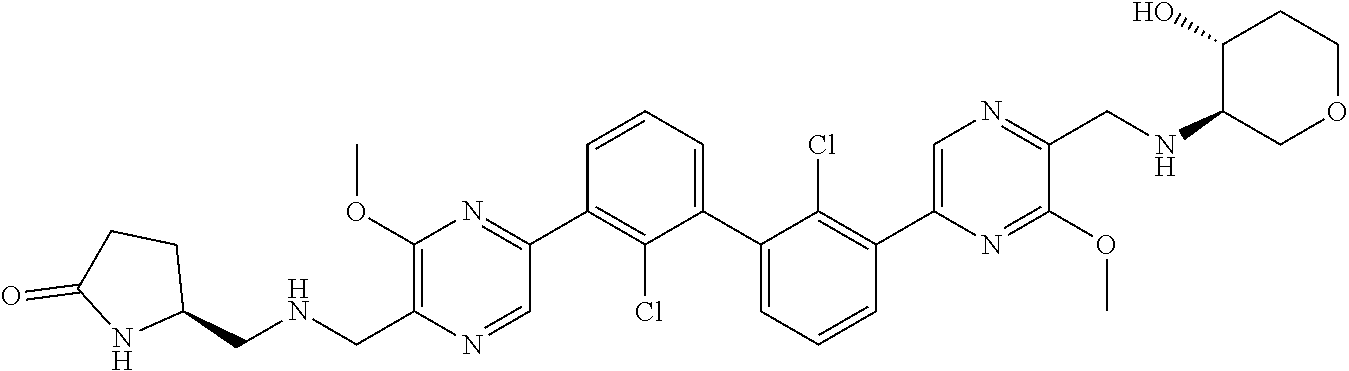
C1(C2=NC(OC)=C(C[HN]CC3CCC(=O)N3)N=C2)=C(Cl)C(C2=CC=CC(C3=CN=C(CNC4COCCC4O)C(OC)=N3)=C2Cl)=CC=C1
